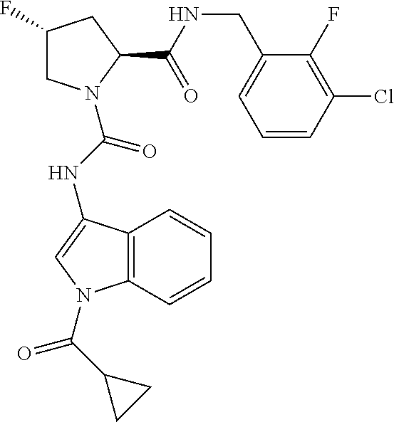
C1C(F)CC(C(=O)NCC2=CC=CC(Cl)=C2F)N1C(NC1=CN(C(C2CC2)=O)C2=C1C=CC=C2)=O
